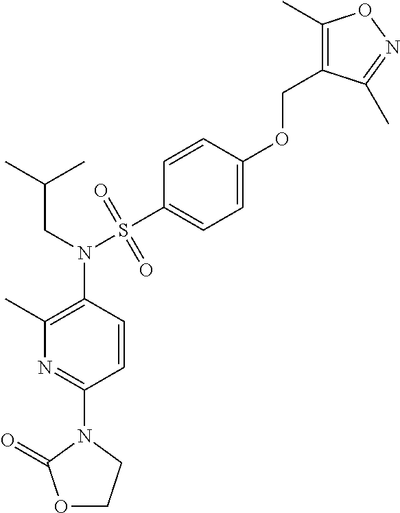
C1(C)=C(N(CC(C)C)S(C2=CC=C(OCC3=C(C)ON=C3C)C=C2)(=O)=O)C=CC(N2C(=O)OCC2)=N1
